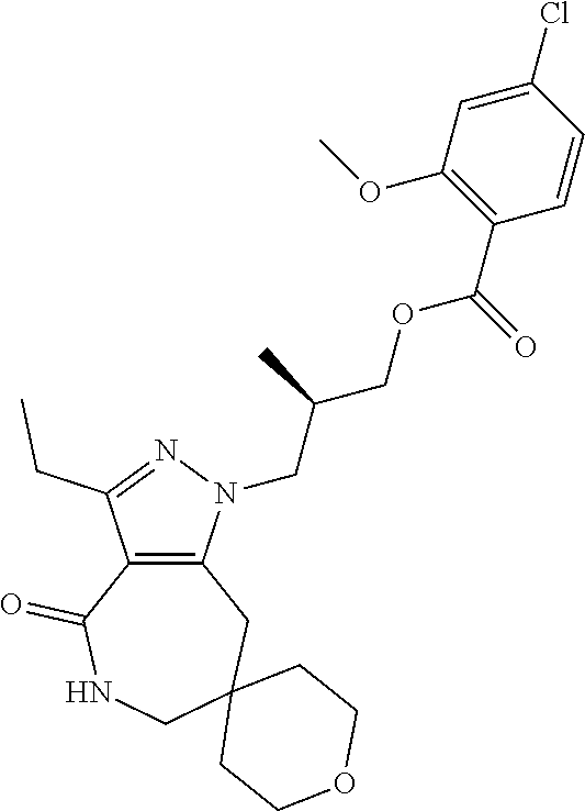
C12=C(N(CC(COC(C3=C(OC)C=C(Cl)C=C3)=O)C)N=C1CC)CC1(CNC2=O)CCOCC1
